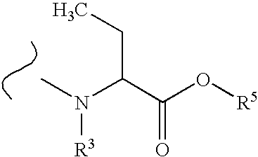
CN(C(C(O[R5])=O)CC)[R3]
